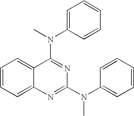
N(C1=NC(N(C2=CC=CC=C2)C)=NC2=CC=CC=C12)(C)C1=CC=CC=C1
